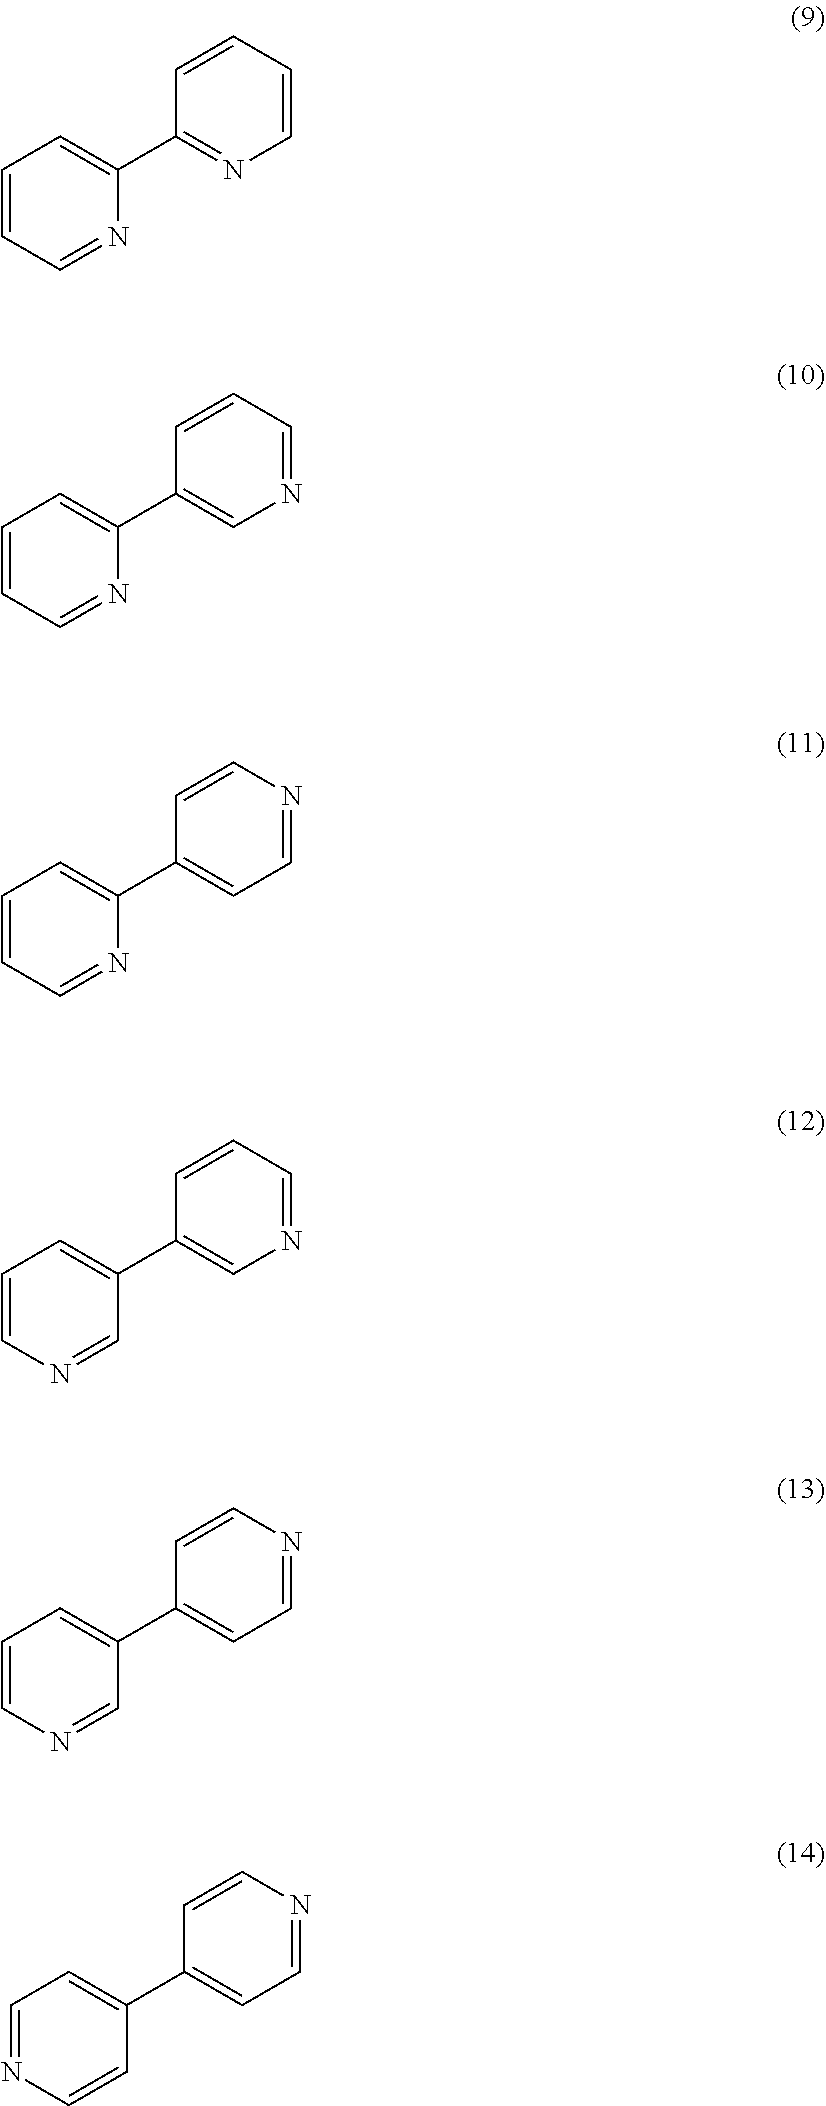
C1=C(C2=NC=CC=C2)N=CC=C1.C1=C(C2=CN=CC=C2)N=CC=C1.C1=C(C2=CC=NC=C2)N=CC=C1.C1=C(C2=CN=CC=C2)C=NC=C1.C1=C(C2=CC=NC=C2)C=NC=C1.C1=C(C2=CC=NC=C2)C=CN=C1
